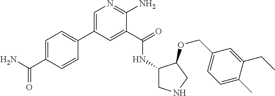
C1(C2=CN=C(N)C(C(=O)NC3CNCC3OCC3=CC=C(C)C(CC)=C3)=C2)=CC=C(C(N)=O)C=C1
